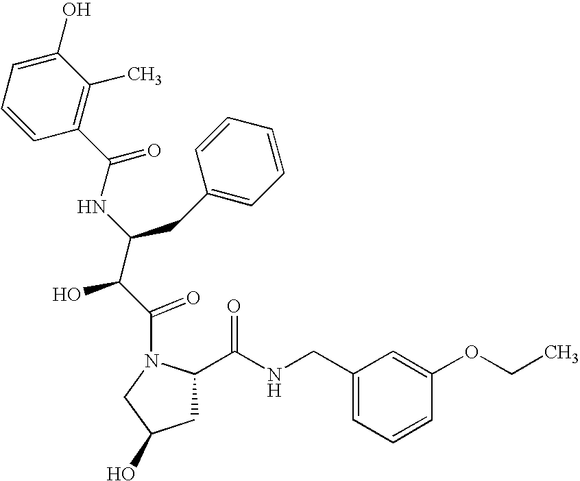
C1=CC(C(=O)NC(C(C(=O)N2CC(O)CC2C(NCC2=CC=CC(OCC)=C2)=O)O)CC2=CC=CC=C2)=C(C)C(O)=C1
